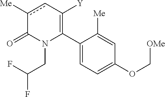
C1(C2=C([Y])cc([Me])C(=O)N2CC(F)F)=CC=C(OC[OMe])C=C1[Me]
